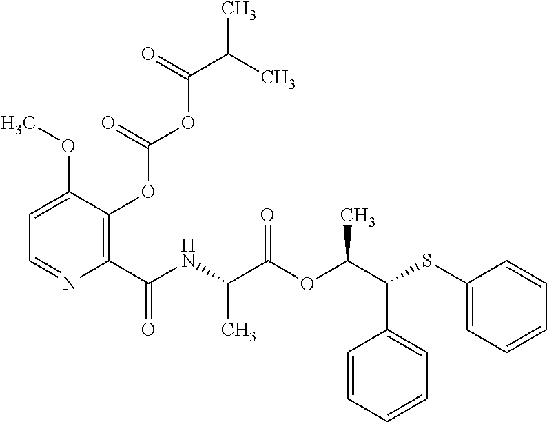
C1(C(=O)NC(C(OC(C(SC2=CC=CC=C2)C2=CC=CC=C2)C)=O)C)=C(OC(OC(C(C)C)=O)=O)C(OC)=CC=N1
